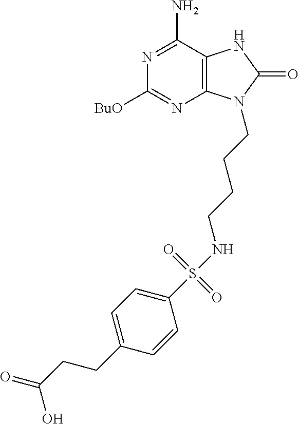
N1=C(N)C2=C(N=C1[BuO])N(CCCCNS(C1=CC=C(CCC(=O)O)C=C1)(=O)=O)C(=O)N2
